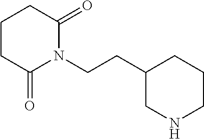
C1CC(=O)N(CCC2CNCCC2)C(=O)C1
